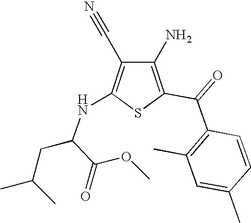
C1(N)=C(C(=O)C2=C(C)C=C(C)C=C2)SC(NC(CC(C)C)C(OC)=O)=C1C#N
